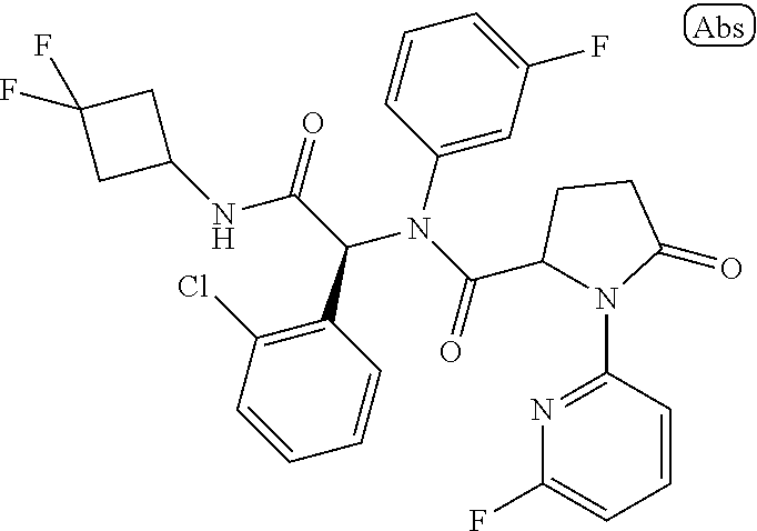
C1(NC(C(N(C(C2N(C3=NC(F)=CC=C3)C(=O)CC2)=O)C2=CC(F)=CC=C2)C2=C(Cl)C=CC=C2)=O)CC(F)(F)C1
